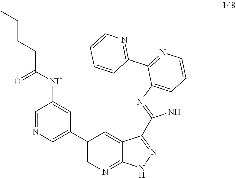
C1(C2=CN=CC(NC(CCCC)=O)=C2)=CN=C2C(=C1)C(C1=NC3=C(N1)C=CN=C3C1=NC=CC=C1)=NN2
